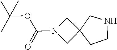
C1NCC2(C1)CN(C(=O)OC(C)(C)C)C2
